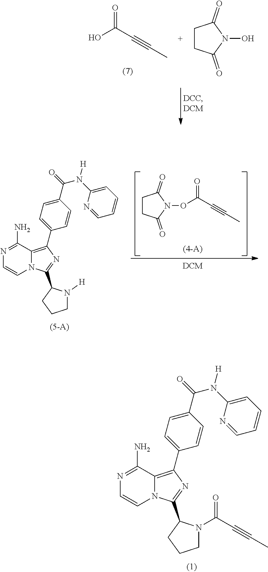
N1=C(N)C2=C(C3=CC=C(C(=O)N(C4=CC=CC=N4)[H])C=C3)N=C(C3CCCN3C(C#CC)=O)N2C=C1.OC(C#CC)=O.C1CC(=O)N(O)C1=O.N1=C(N)C2=C(C3=CC=C(C(=O)N(C4=CC=CC=N4)[H])C=C3)N=C(C3CCCN3[H])N2C=C1.C1CC(=O)N(OC(C#CC)=O)C1=O
